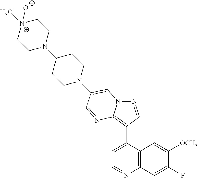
N1=CC(C2=CC=NC3=C2C=C([OCH3])C(F)=C3)=C2N1C=C(N1CCC(N3CC[N+](C)([O-])CC3)CC1)C=N2
